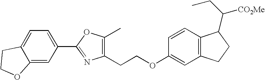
C1(CCOC2=CC3=C(C=C2)C(C(CC)[CO2Me])CC3)=C(C)OC(C2=CC=C3C(=C2)OCC3)=N1
